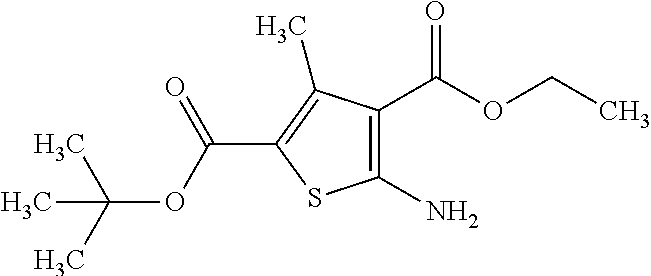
C1(N)=C(C(OCC)=O)C(C)=C(C(OC(C)(C)C)=O)S1
